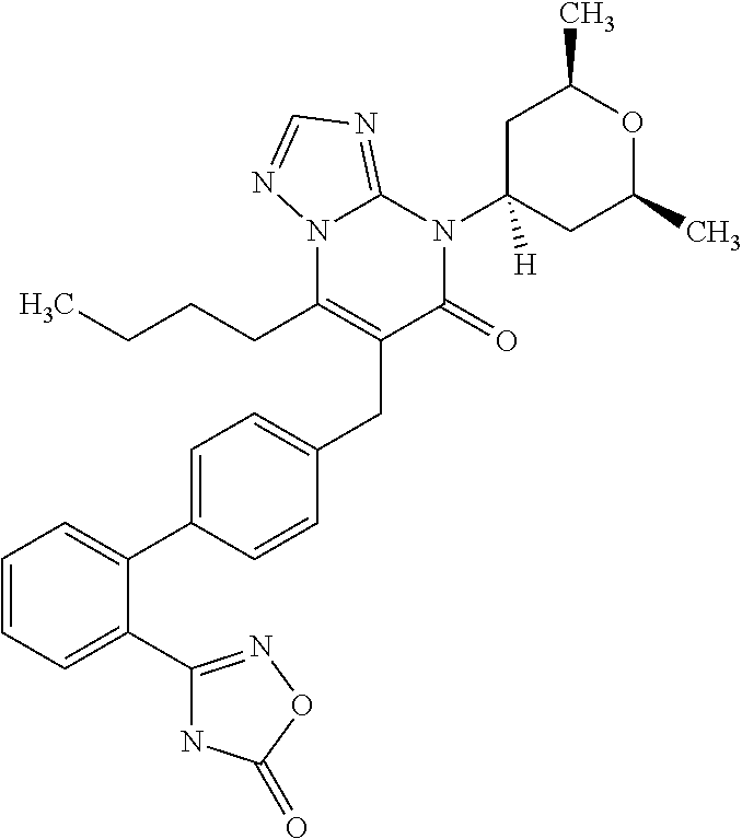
C1=CC=C(C2=NOC(=O)N2)C(C2=CC=C(CC3=C(CCCC)N4C(=NC=N4)N(C4([H])CC(C)OC(C)C4)C3=O)C=C2)=C1
